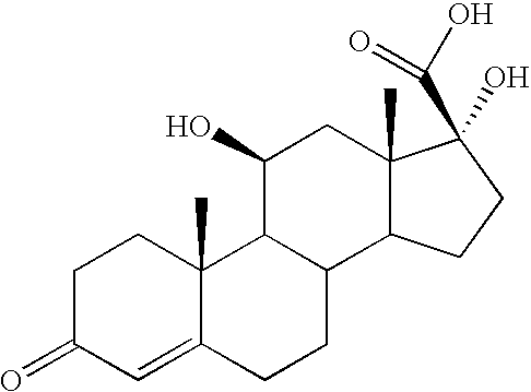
C12(C)C(C3C(C(O)C1)C1(C)C(=CC(=O)CC1)CC3)CCC2(C(O)=O)O
